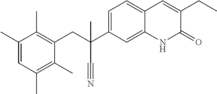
C(C1=C(C)C(C)=CC(C)=C1C)C(C#N)(C1=CC=C2C(=C1)NC(=O)C(CC)=C2)C
